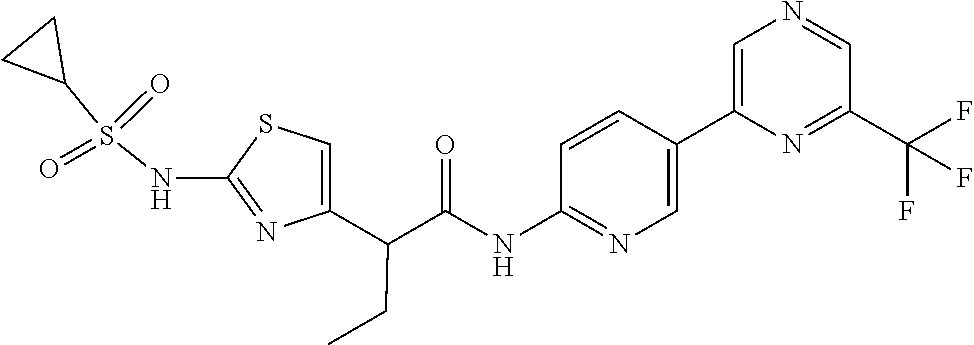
C1=C(C(C(NC2=NC=C(C3=CN=CC(C(F)(F)F)=N3)C=C2)=O)CC)N=C(NS(C2CC2)(=O)=O)S1
